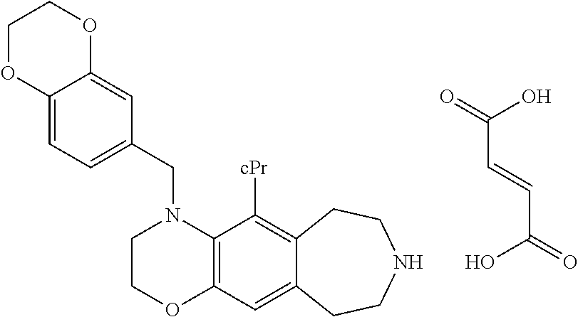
O=C(C=CC(=O)O)O.C1(CN2CCOC3=C2C([cPr])=C2C(=C3)CCNCC2)=CC=C2C(=C1)OCCO2
